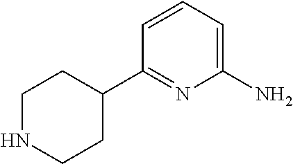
C1(N)=CC=CC(C2CCNCC2)=N1
